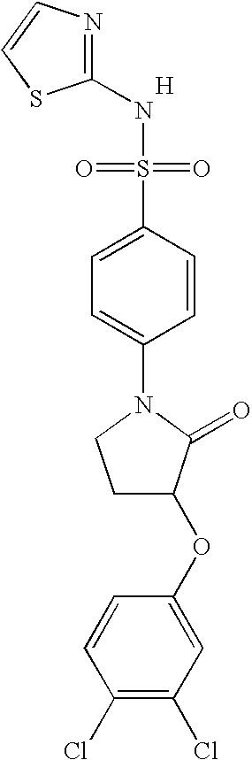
[H].N1=C(NS(=O)(=O)C2=CC=C(N3CCC(OC4=CC(Cl)=C(Cl)C=C4)C3=O)C=C2)SC=C1
